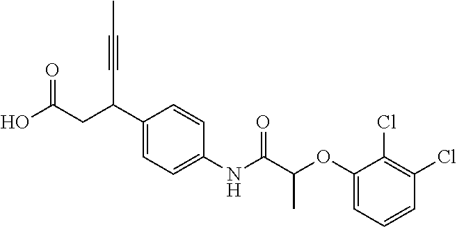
C1(C(CC(O)=O)C#CC)=CC=C(NC(C(OC2=CC=CC(Cl)=C2Cl)C)=O)C=C1
